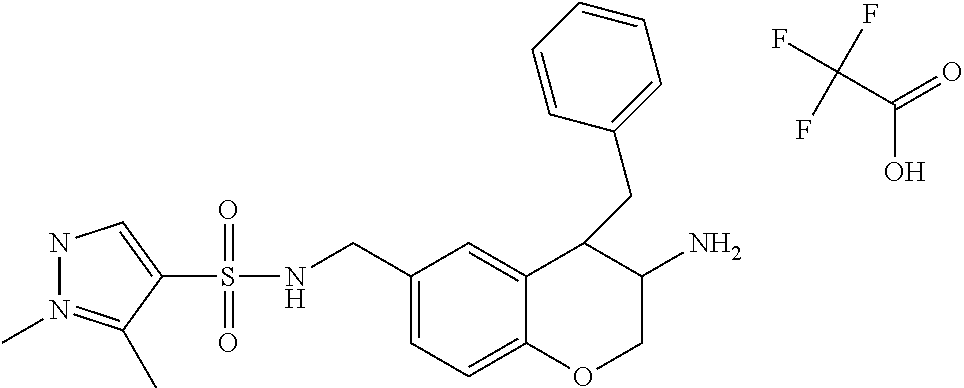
C1(S(NCC2=CC=C3C(=C2)C(CC2=CC=CC=C2)C(N)CO3)(=O)=O)=CNN(C)=C1C.C(C(=O)O)(F)(F)F
